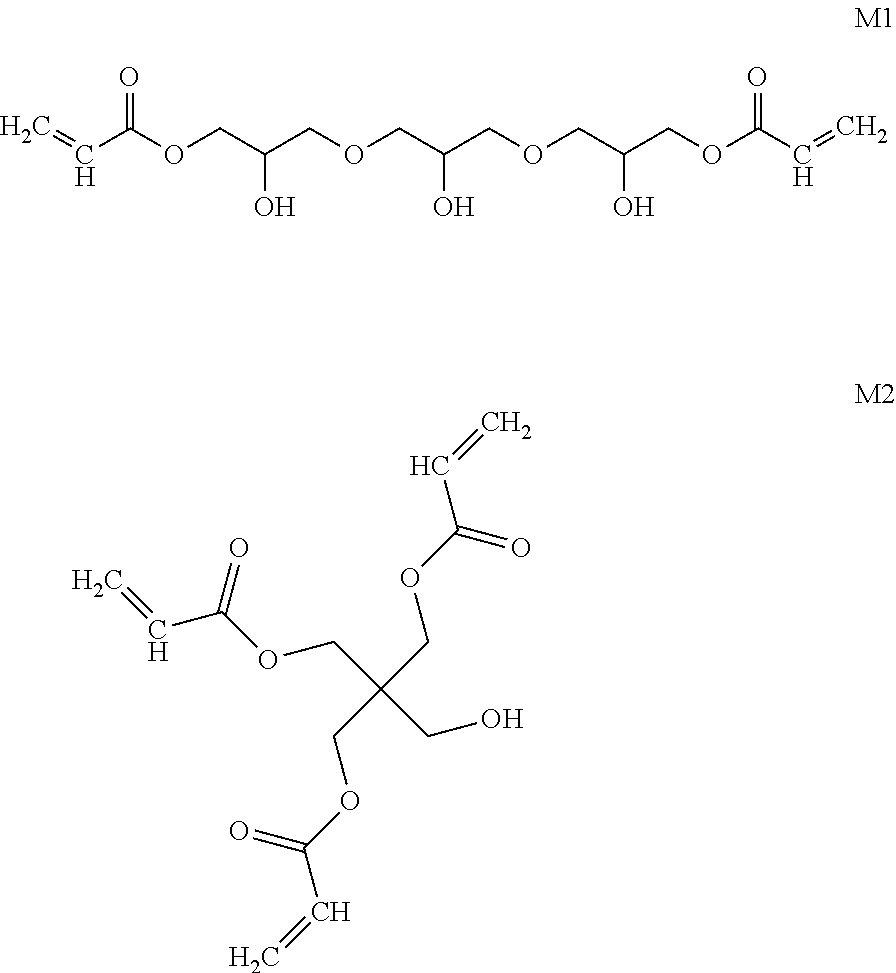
C=CC(OCC(COCC(COCC(COC(C=C)=O)O)O)O)=O.C=CC(OCC(CO)(COC(C=C)=O)COC(C=C)=O)=O
